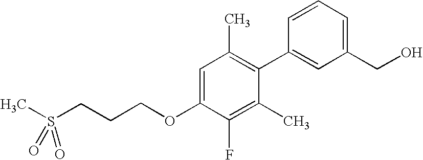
C1=C(OCCCS(C)(=O)=O)C(F)=C(C)C(C2=CC(CO)=CC=C2)=C1C
